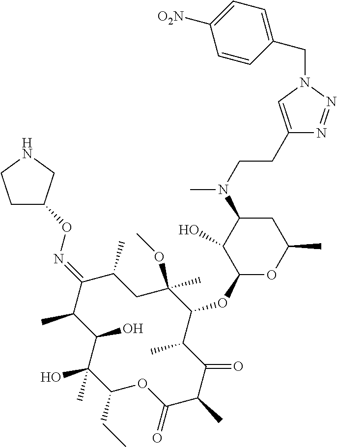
C1(CC)C(C)(O)C(O)C(C)C(=NOC2CCNC2)C(C)CC(OC)(C)C(OC2OC(C)CC(N(C)CCC3=CN(CC4=CC=C([O2N])C=C4)N=N3)C2O)C(C)C(=O)C(C)C(=O)O1
